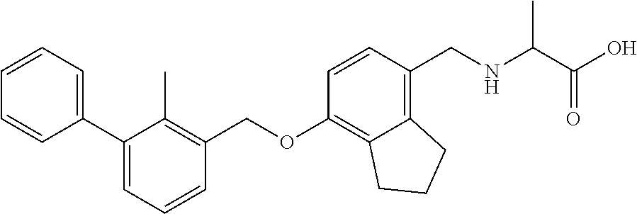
C1=CC=C(C2=CC=CC(COC3=C4C(=C(CNC(C(O)=O)C)C=C3)CCC4)=C2C)C=C1
